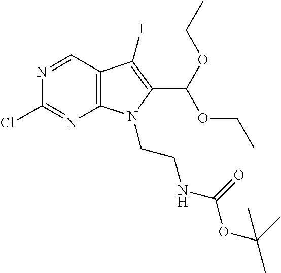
C12=C(C=NC(Cl)=N1)C(I)=C(C(OCC)OCC)N2CCNC(=O)OC(C)(C)C
